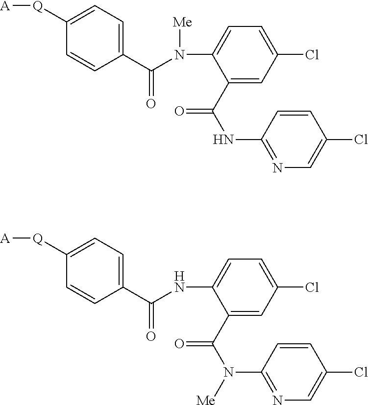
C1(C(N(C2=CC=C(Cl)C=C2C(NC2=NC=C(Cl)C=C2)=O)[Me])=O)=CC=C([Q][A])C=C1.C1(C(NC2=CC=C(Cl)C=C2C(N(C2=NC=C(Cl)C=C2)[Me])=O)=O)=CC=C([Q][A])C=C1
